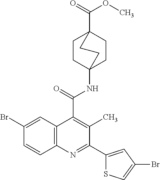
C1CC2(NC(C3=C(C)C(C4=CC(Br)=CS4)=NC4=C3C=C(Br)C=C4)=O)CCC1(C(=O)OC)CC2
